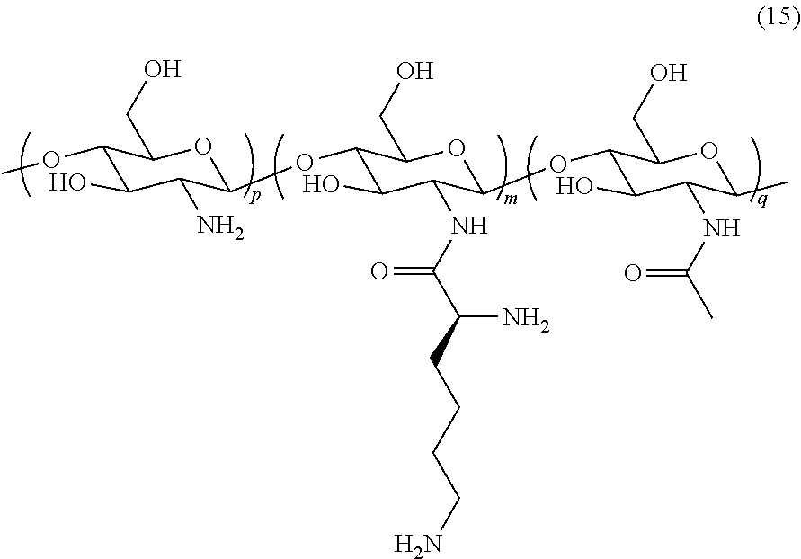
C1(OC)C(O)C(N)C(OC2C(O)C(NC(C(CCCCN)N)=O)C(OC3C(O)C(NC(C)=O)C(C)OC3CO)OC2CO)OC1CO
